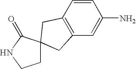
C1=CC2=C(C=C1N)CC1(C2)CCNC1=O
